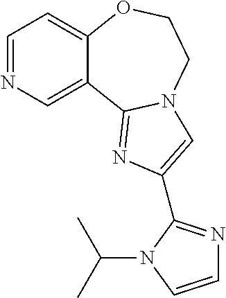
C1=NC=C2C(=C1)OCCN1C2=NC(C2=NC=CN2C(C)C)=C1
